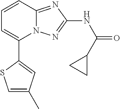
C1(C2=CC(C)=CS2)=CC=CC2=NC(NC(=O)C3CC3)=NN12
